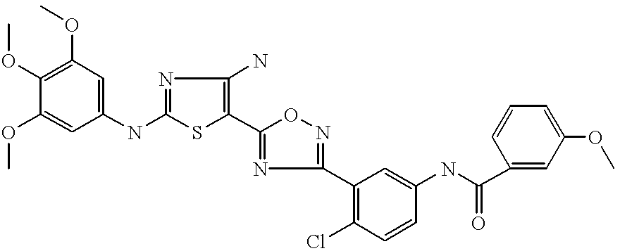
C1(OC)=CC(NC2=NC(N)=C(C3=NC(C4=C(Cl)C=CC(NC(=O)C5=CC(OC)=CC=C5)=C4)=NO3)S2)=CC(OC)=C1OC
